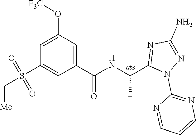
C1=C(O[F3C])C=C(C(=O)NC(C)C2=NC(N)=NN2C2=NC=CC=N2)C=C1S(=O)(=O)C[Me]
